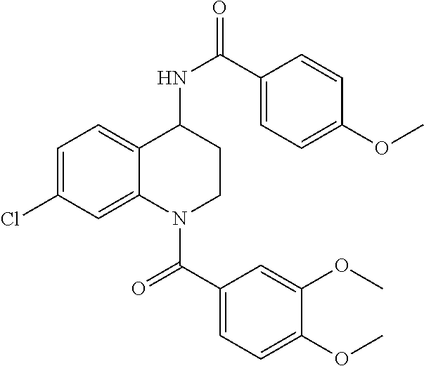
C1=C(Cl)C=C2C(=C1)C(NC(=O)C1=CC=C(OC)C=C1)CCN2C(C1=CC=C(OC)C(OC)=C1)=O
